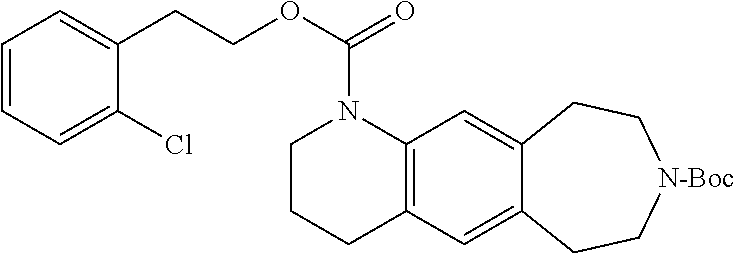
C1CCC2=C(N1C(OCCC1=CC=CC=C1Cl)=O)C=C1C(=C2)CC[N-Boc]CC1
